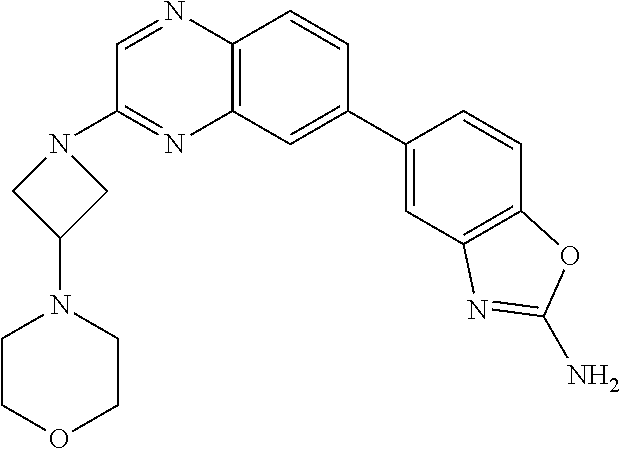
C1(C2=CC3=C(C=C2)N=CC(N2CC(N4CCOCC4)C2)=N3)=CC2=C(C=C1)OC(N)=N2
